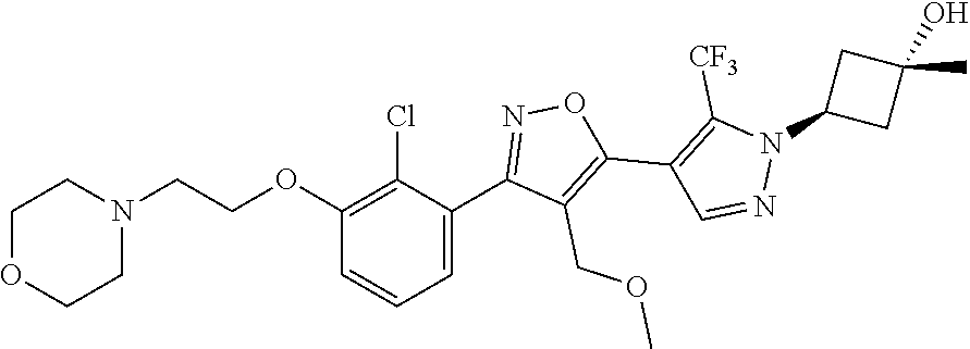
O(CC1=C(C2=C([CF3])N(C3CC(O)(C)C3)N=C2)ON=C1C1=CC=CC(OCCN2CCOCC2)=C1Cl)C
